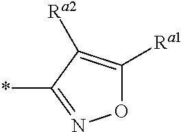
O1C([Ra1])=C([Ra2])C(*)=N1
